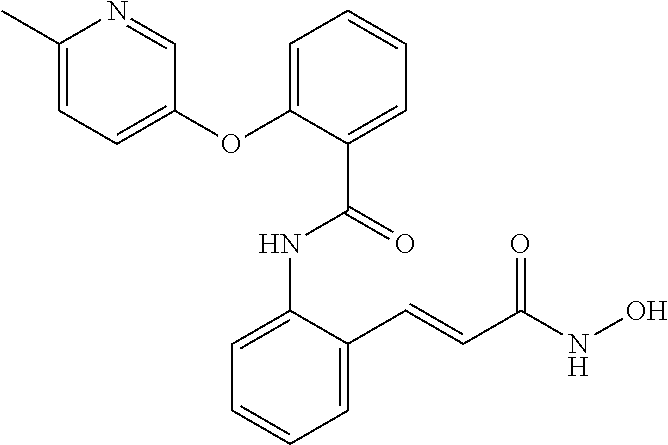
C1=C(NC(=O)C2=CC=CC=C2OC2=CC=C(C)N=C2)C(C=CC(NO)=O)=CC=C1
